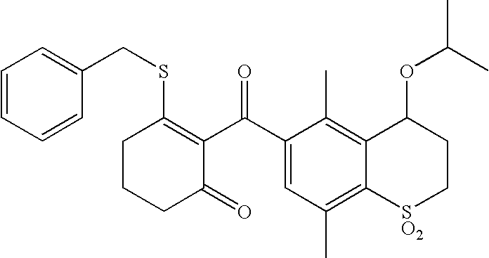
C1CCC(=O)C(C(C2=CC(C)=C3C(=C2C)C(OC(C)C)CC[SO2]3)=O)=C1SCC1=CC=CC=C1
